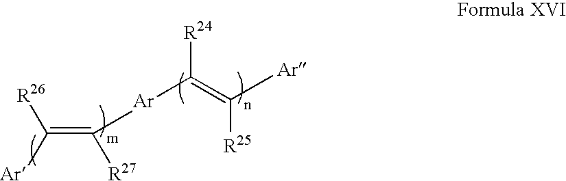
C(=C([R27])[Ar]C(=C([Ar])[R25])[R24])([R26])[Ar]
